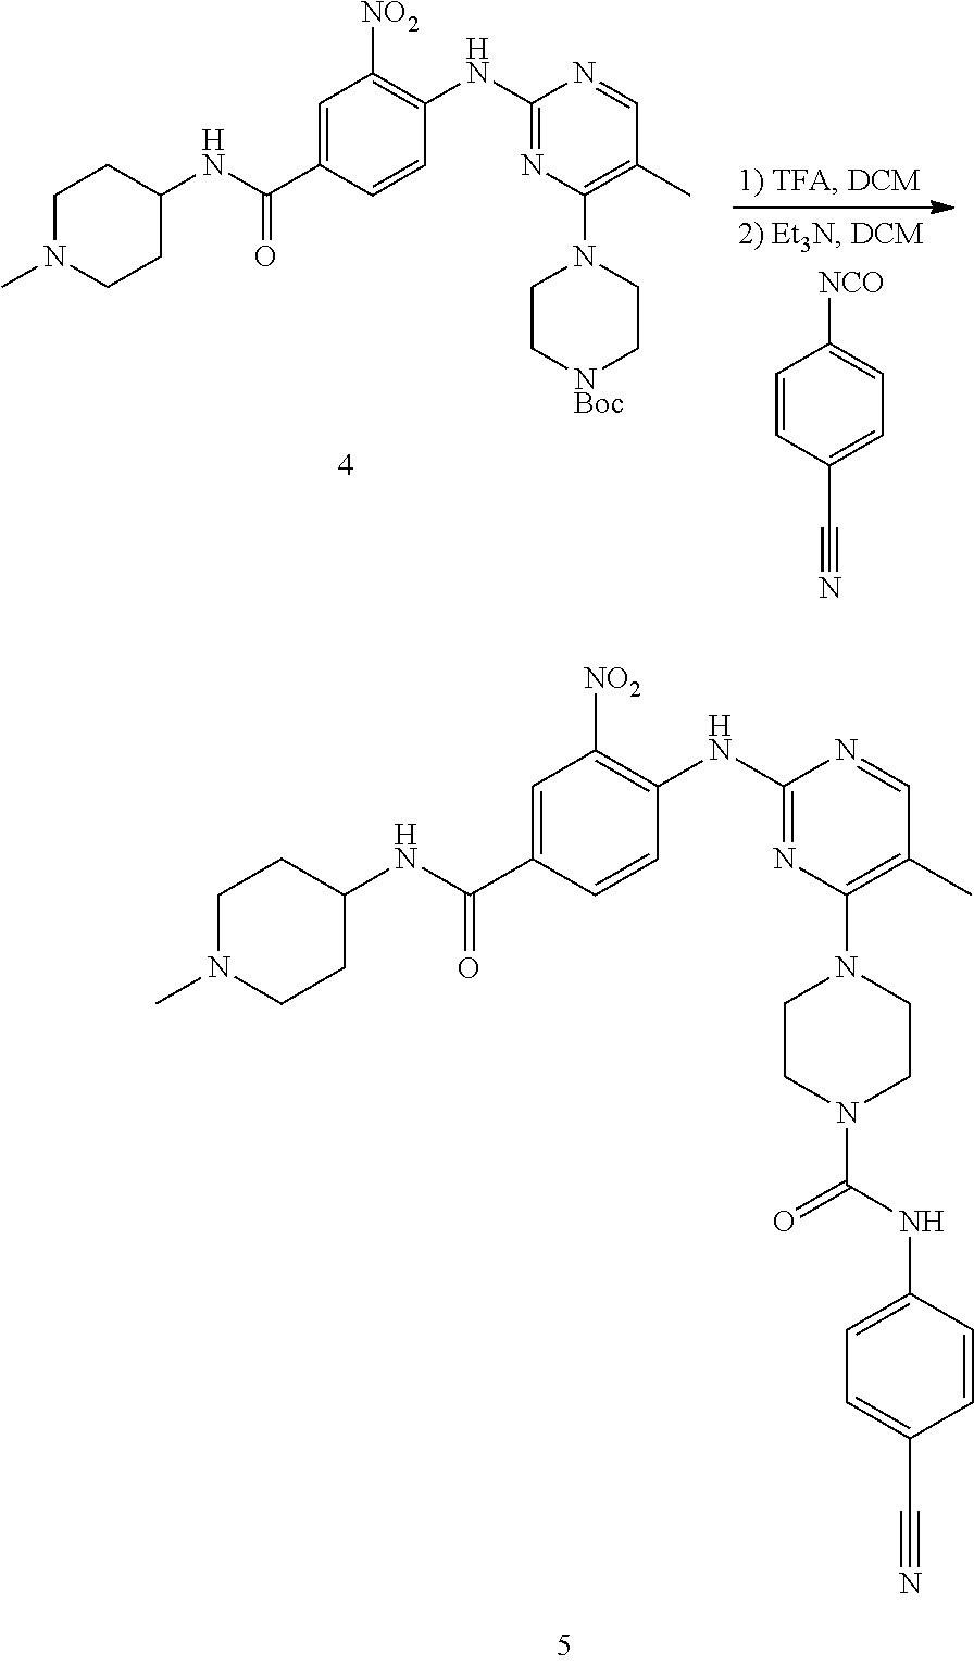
C1(NC2=C([NO2])C=C(C(NC3CCN(C)CC3)=O)C=C2)=NC(N2CC[NBoc]CC2)=C(C)C=N1.C1=CC(C#N)=CC=C1[NCO].C1(NC2=C([NO2])C=C(C(NC3CCN(C)CC3)=O)C=C2)=NC(N2CCN(C(=O)NC3=CC=C(C#N)C=C3)CC2)=C(C)C=N1
